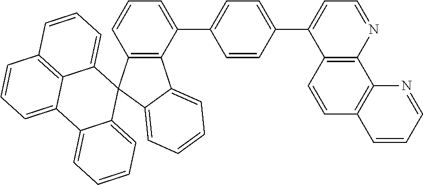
C12=C(C(C3=CC=C(C4=CC=NC5=C4C=CC4=C5N=CC=C4)C=C3)=CC=C1)C1=CC=CC=C1C21C2=CC=CC3=C2C(=CC=C3)C2=CC=CC=C12
